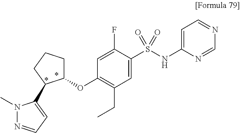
C1=C(S(NC2=CC=NC=N2)(=O)=O)C(F)=CC(OC2CCCC2C2=CC=NN2C)=C1CC
